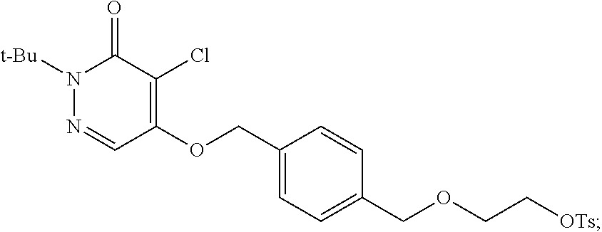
N1=CC(OCC2=CC=C(COCC[OTs])C=C2)=C(Cl)C(=O)N1[t-Bu]
